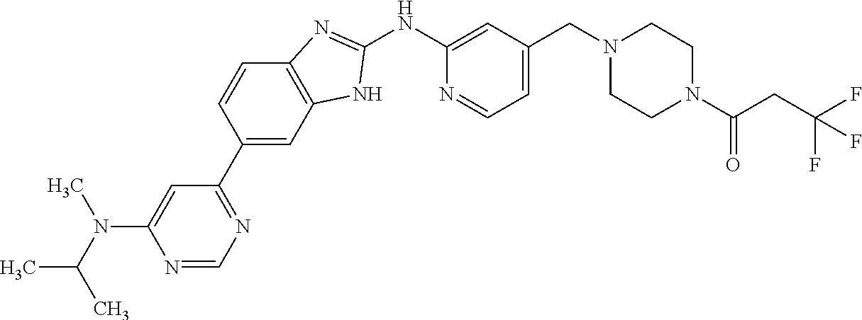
N1=CN=C(C2=CC3=C(C=C2)N=C(NC2=CC(CN4CCN(C(CC(F)(F)F)=O)CC4)=CC=N2)N3)C=C1N(C(C)C)C
